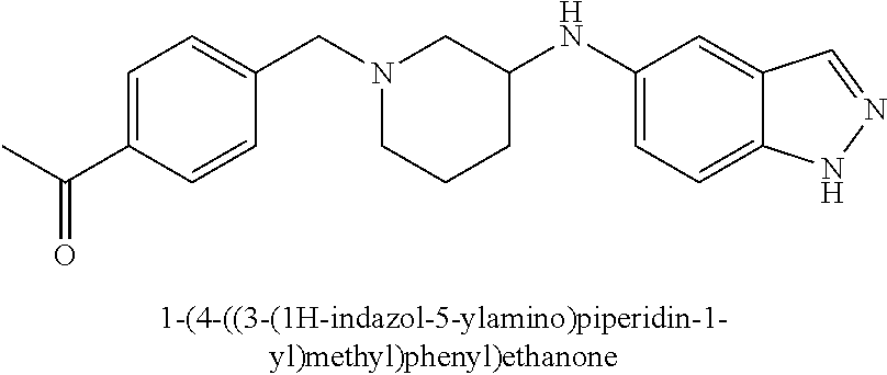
N1(CC2=CC=C(C(C)=O)C=C2)CCCC(NC2=CC=C3C(=C2)C=NN3)C1
